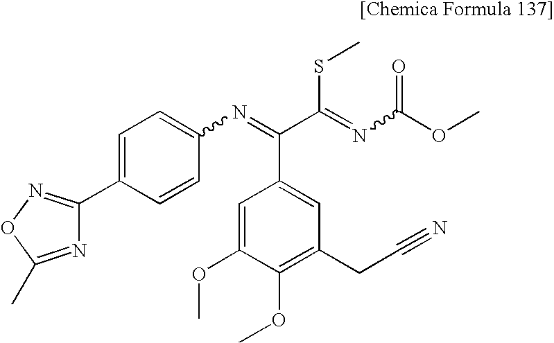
N1=C(C)ON=C1C1=CC=C(N=C(C2=CC(CC#N)=C(OC)C(OC)=C2)C(SC)=NC(=O)OC)C=C1
